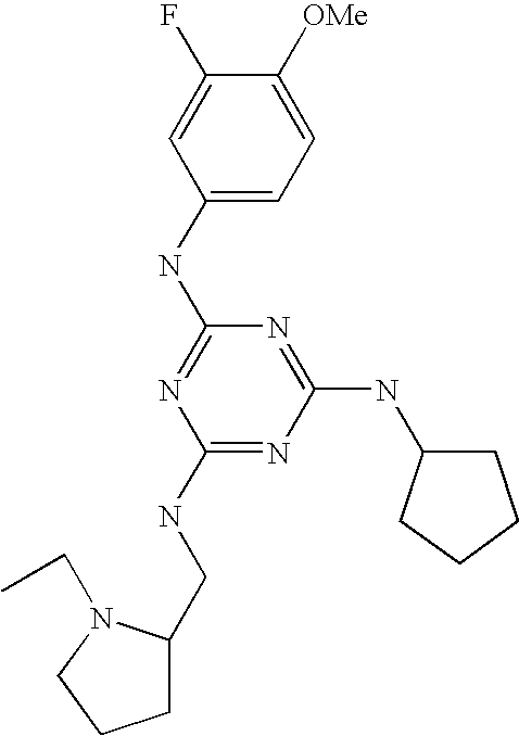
C1(NC2=NC(NCC3CCCN3CC)=NC(NC3CCCC3)=N2)=CC=C([OMe])C(F)=C1
